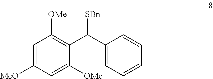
C1([OMe])=CC([MeO])=CC([OMe])=C1C(C1=CC=CC=C1)[SBn]
